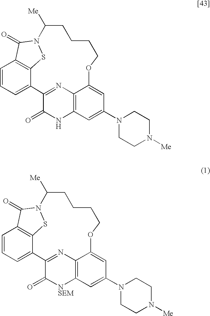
C1=CC=C2C3=C1C(=O)N(S3)C([Me])CCCCOC1=CC(N3CCN([Me])CC3)=CC3=C1N=C2C(=O)N3.C1=CC=C2C3=C1C(=O)N(S3)C([Me])CCCCOC1=CC(N3CCN([Me])CC3)=CC3=C1N=C2C(=O)[NSEM]3
